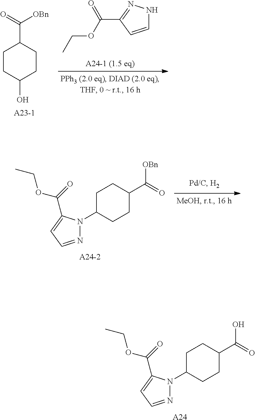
C1=CC(C(OCC)=O)=NN1.C1CC(O)CCC1C(=O)[OBn].C1C(N2N=CC=C2C(=O)OCC)CCC(C(=O)[OBn])C1.C1C(N2N=CC=C2C(=O)OCC)CCC(C(=O)O)C1.[A24]
